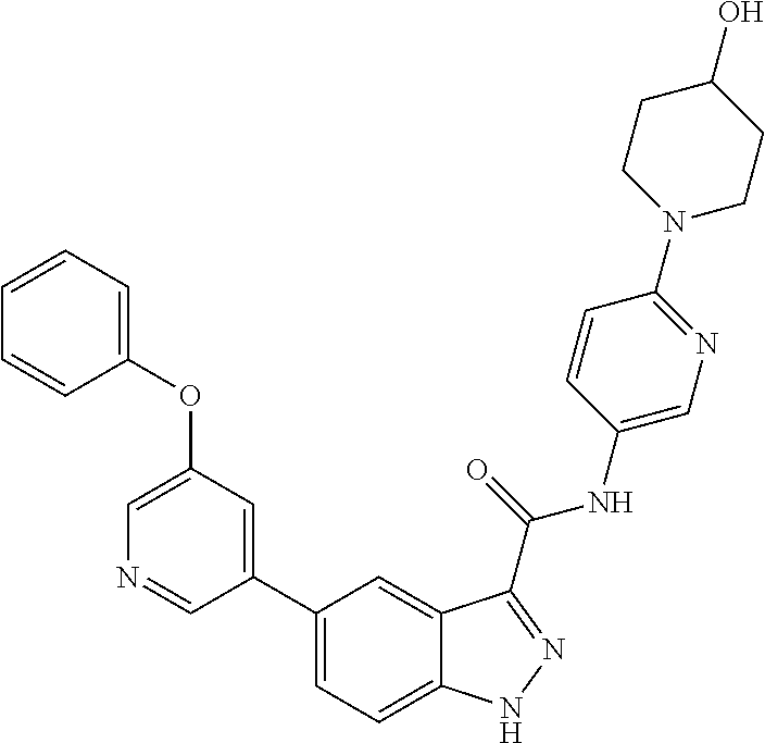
C1(OC2=CC=CC=C2)=CN=CC(C2=CC=C3C(=C2)C(C(NC2=CN=C(N4CCC(O)CC4)C=C2)=O)=NN3)=C1
